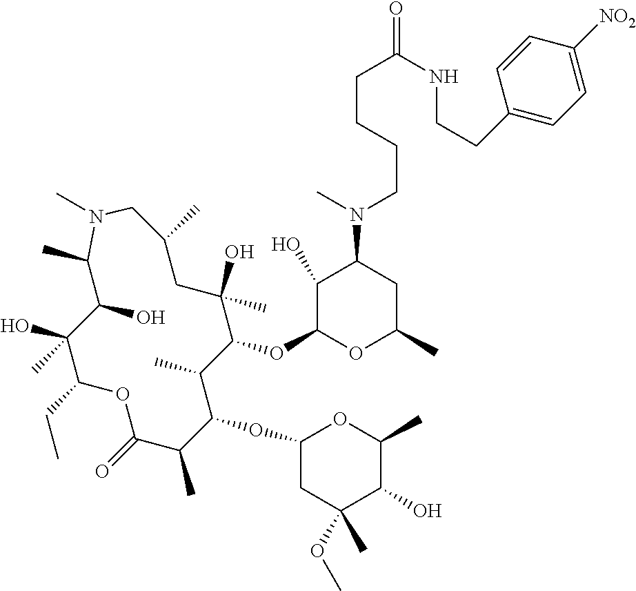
C1(O)C(OC2C(C)C(OC3CC(OC)(C)C(O)C(C)O3)C(C)C(=O)OC(CC)C(O)(C)C(O)C(C)N(C)CC(C)CC2(O)C)OC(C)CC1N(C)CCCCC(=O)NCCC1=CC=C([NO2])C=C1
